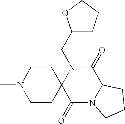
N1(C)CCC2(CC1)C(=O)N1C(C(=O)N2CC2CCCO2)CCC1
